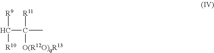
C(C(C)([R11])[O(R12O)qR13])([R9])[R10]
